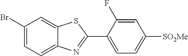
C1=C(Br)C=C2C(=C1)N=C(C1=CC=C([SO2Me])C=C1F)S2
